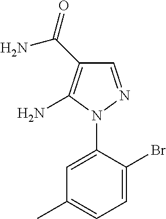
C1=NN(C2=CC(C)=CC=C2Br)C(N)=C1C(=O)N
